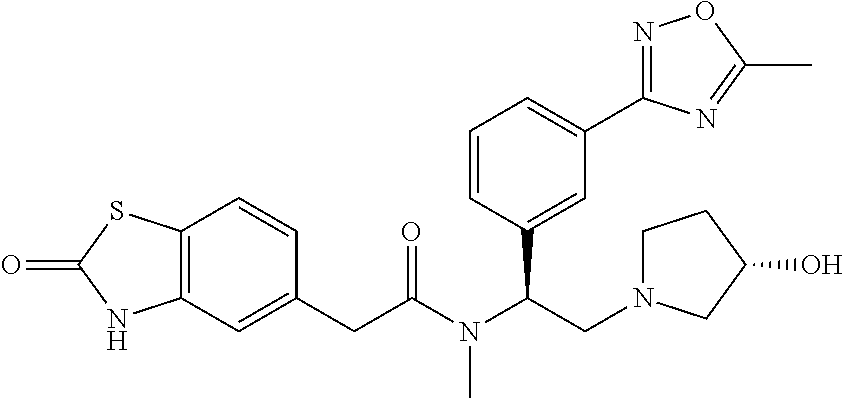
C12=C(C=C(CC(N(C(CN3CCC(O)C3)C3=CC(C4=NOC(C)=N4)=CC=C3)C)=O)C=C1)NC(=O)S2
